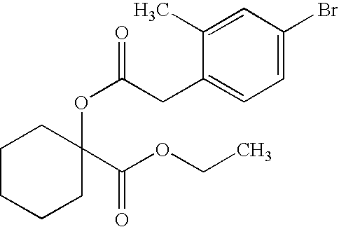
C1CCCC(OC(=O)CC2=CC=C(Br)C=C2C)(C(OCC)=O)C1
